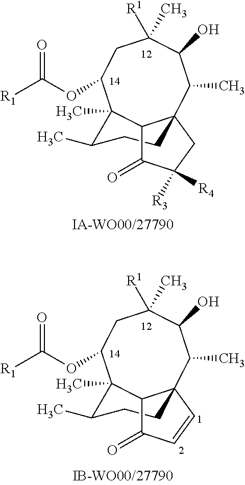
C1([R4])([R3])CC23C(C)C(O)C([R1])(C)CC(OC(=O)[R1])C(C)(C(C)CC2)C3C1=O.C1=CC23C(C)C(O)C([R1])(C)CC(OC(=O)[R1])C(C)(C(C)CC2)C3C1=O
